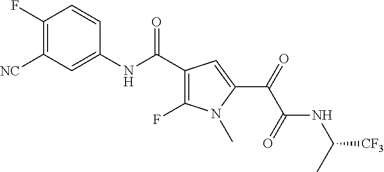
C1(C(=O)NC2=CC([NC])=C(F)C=C2)=C(F)N(C)C(C(C(NC(C)[CF3])=O)=O)=C1
